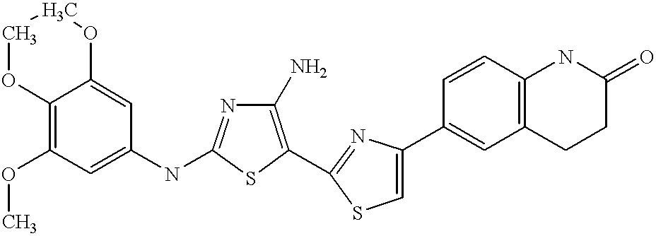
O(C1=C2OCCOC2=CC(NC2=NC(N)=C(C3=NC(C4=CC5=C(C=C4)NC(=O)CC5)=CS3)S2)=C1)C
